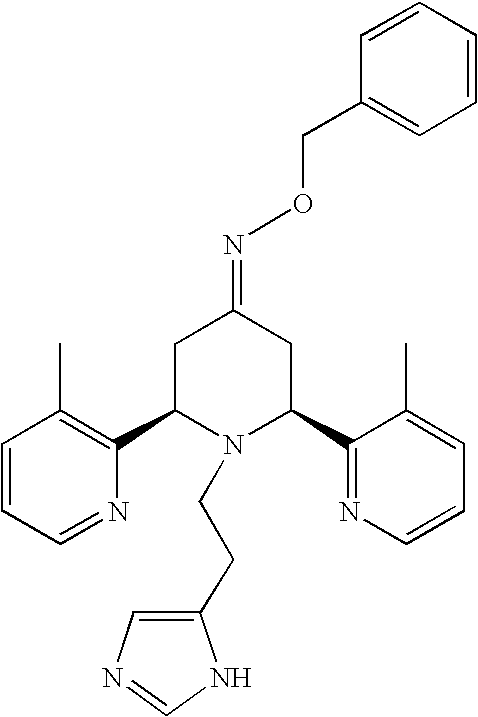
C1=CC=NC(C2N(CCC3=CN=CN3)C(C3=NC=CC=C3C)CC(=NOCC3=CC=CC=C3)C2)=C1C
